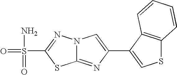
C12=NC(C3=CSC4=C3C=CC=C4)=CN1N=C(S(=O)(N)=O)S2
